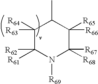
C1([R64])([R63])C([R61])([R62])N([R69])C([R68])([R67])C([R65])([R66])C1C
